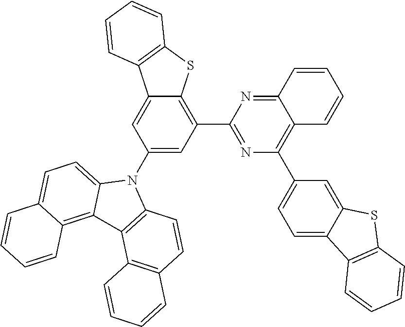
C12=NC(C3=C4C(=CC(N5C6=CC=C7C(=C6C6=C5C=CC5=C6C=CC=C5)C=CC=C7)=C3)C3=C(S4)C=CC=C3)=NC(C3=CC=C4C(=C3)SC3=C4C=CC=C3)=C1C=CC=C2
